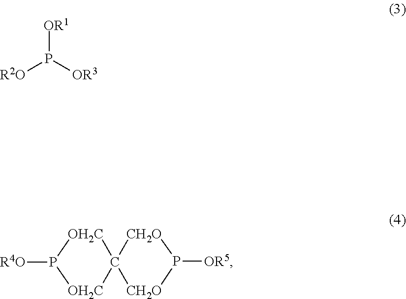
[OH2C]1C2([OH2C]P1[R4O])[CH2O]P([OR5])[CH2O]2.[R2O]P([OR3])[OR1]
